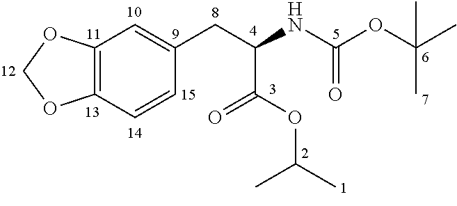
C12=C(C=CC(CC(NC(OC(C)(C)C)=O)C(OC(C)C)=O)=C1)OCO2
